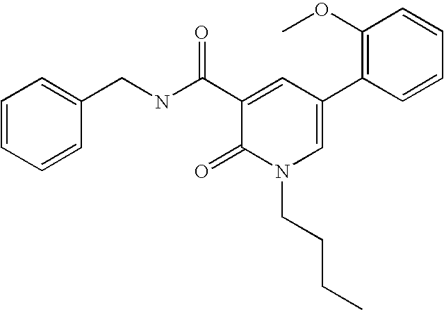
C1(CNC(C2=CC(C3=C(OC)C=CC=C3)=CN(CCCC)C2=O)=O)=CC=CC=C1
